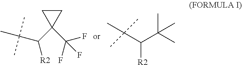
C1CC1(C([R2])C(C)(C)C)C(F)(F)F.C(C(C)(C)C)(C(C)(C)C)[R2]
